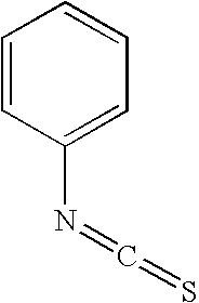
C1=CC(N=C=S)=CC=C1
